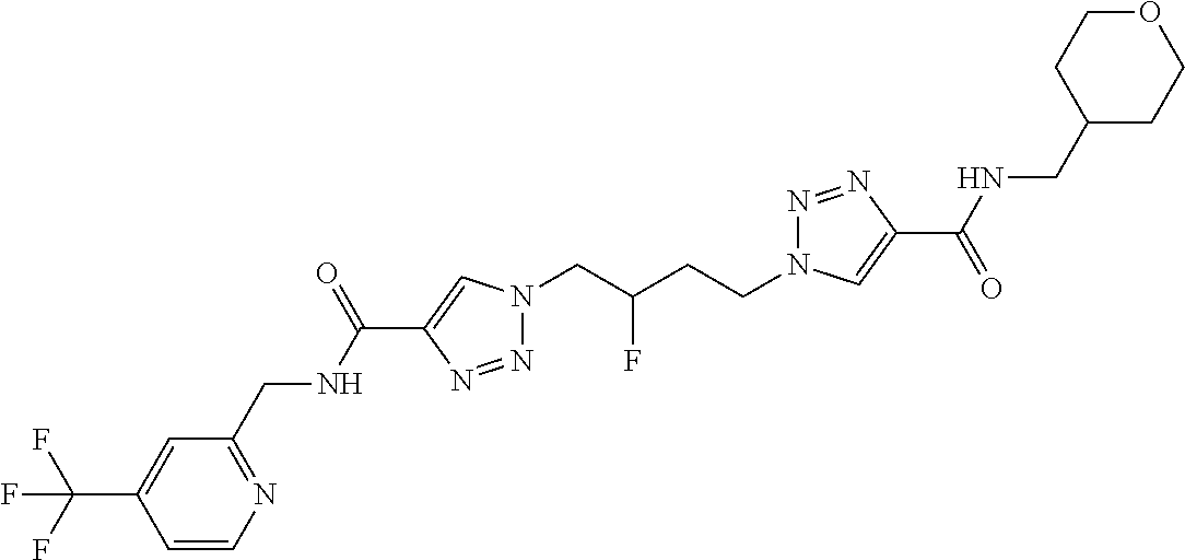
C1(C(NCC2=NC=CC(C(F)(F)F)=C2)=O)=CN(CC(CCN2N=NC(C(=O)NCC3CCOCC3)=C2)F)N=N1
